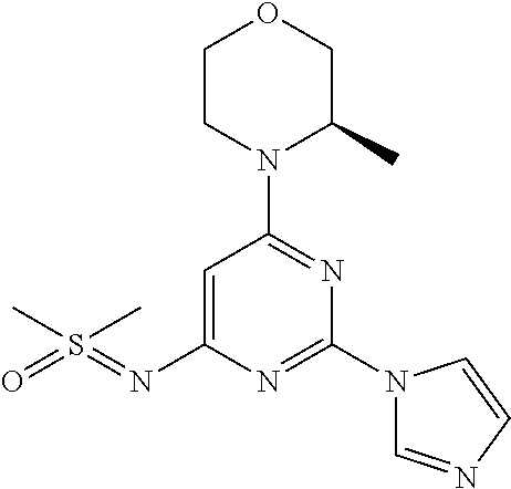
O1CCN(C2=NC(N3C=NC=C3)=NC(N=S(=O)(C)C)=C2)C(C)C1
